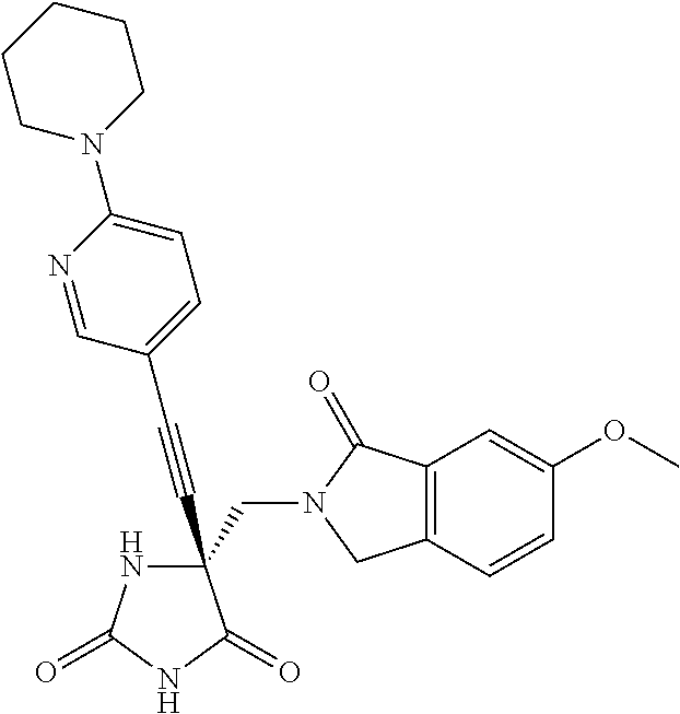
N1C(=O)NC(=O)C1(C#CC1=CC=C(N2CCCCC2)N=C1)CN1C(=O)C2=C(C1)C=CC(OC)=C2
